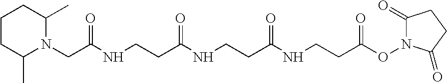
N1(CC(NCCC(NCCC(NCCC(ON2C(=O)CCC2=O)=O)=O)=O)=O)C(C)CCCC1C
